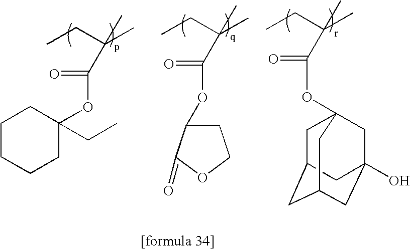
C1CCCC(OC(=O)C(C)(CC)C)(CC)C1.C1C(OC(=O)C(C)(CC)C)C(=O)OC1.C1C2CC3CC(O)(CC1(OC(=O)C(C)(C)CC)C3)C2
